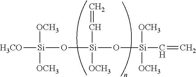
[H3CO][Si]([OCH3])([OCH3])O[Si](C=C)([OCH3])O[Si]([OCH3])([OCH3])C=C
